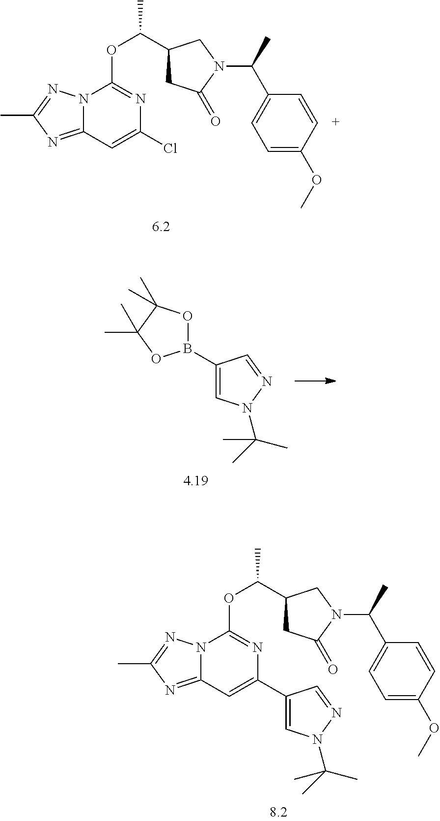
C1(B2OC(C)(C)C(C)(C)O2)=CN(C(C)(C)C)N=C1.N12C(=NC(C)=N1)C=C(Cl)N=C2OC(C)C1CC(=O)N(C(C2=CC=C(OC)C=C2)C)C1.C1=C(C2=CC3=NC(C)=NN3C(OC(C)C3CC(=O)N(C(C4=CC=C(OC)C=C4)C)C3)=N2)C=NN1C(C)(C)C
